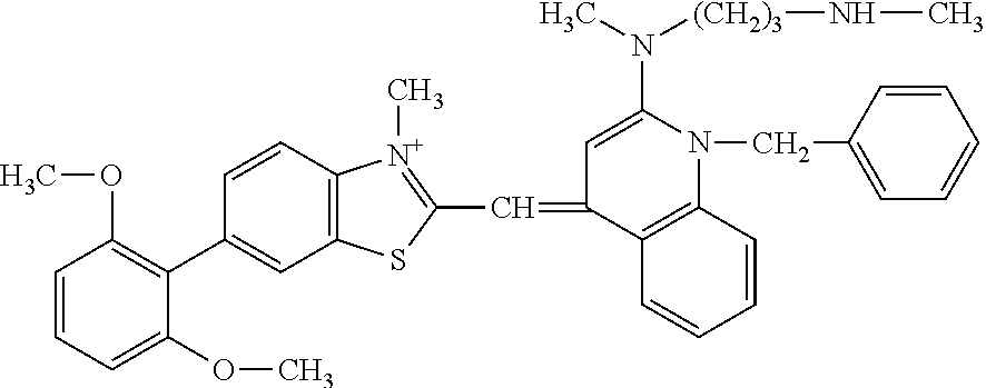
C1(C2=C(OC)C=CC=C2OC)=CC2=C(C=C1)[N+](C)=C(C=C1C=C(N(C)[(CH2)3]NC)N(CC3=CC=CC=C3)C3=C1C=CC=C3)S2
